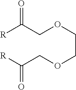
C(OCCOCC([R])=O)C([R])=O
